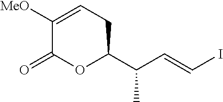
C1([MeO])=CCC(C(C=CI)C)OC1=O
